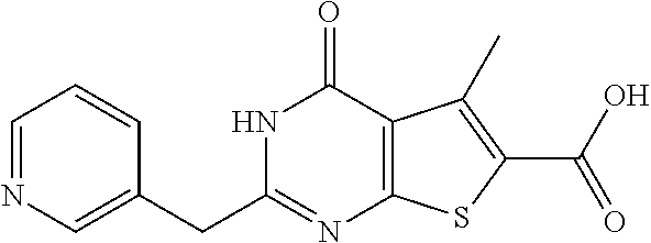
N1C(CC2=CN=CC=C2)=NC2=C(C1=O)C(C)=C(C(O)=O)S2
